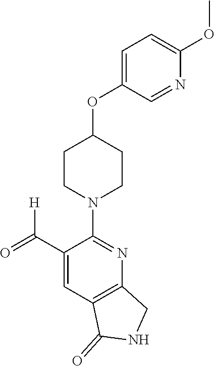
C1CN(C2=NC3=C(C=C2C(=O)[H])C(=O)NC3)CCC1OC1=CC=C(OC)N=C1
